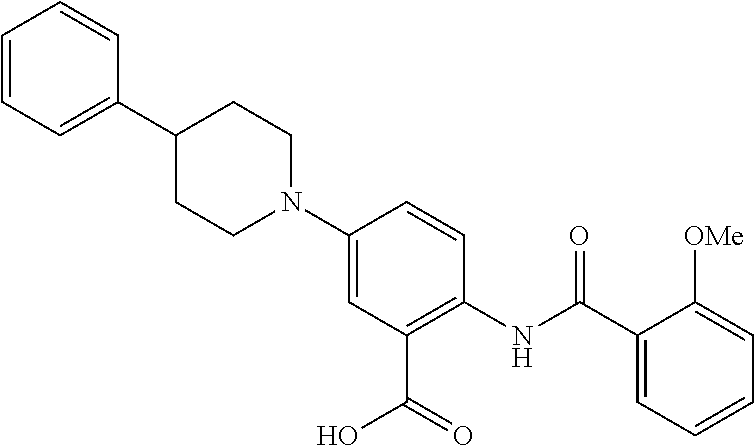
C1=CC=C(C2CCN(C3=CC(C(=O)O)=C(NC(C4=CC=CC=C4[OMe])=O)C=C3)CC2)C=C1
